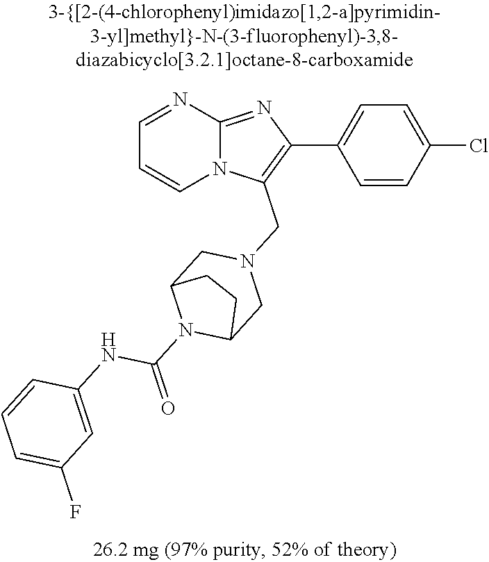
C1=CC(Cl)=CC=C1C1=C(CN2CC3N(C(=O)NC4=CC(F)=CC=C4)C(C2)CC3)N2C(=N1)N=CC=C2
